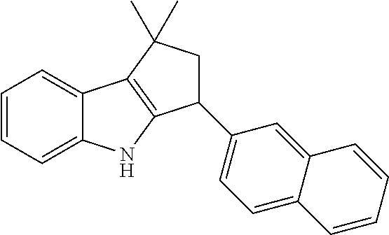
C1=CC=C2C(=C1)C1=C(N2)C(C2=CC=C3C(=C2)C=CC=C3)CC1(C)C
